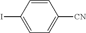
C1=CC(I)=CC=C1[CN]
